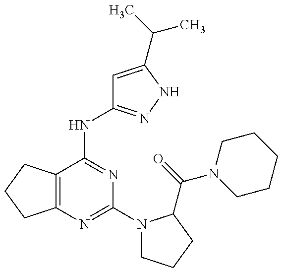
C12=C(C(NC3=NNC(C(C)C)=C3)=NC(N3CCCC3C(=O)N3CCCCC3)=N1)CCC2
